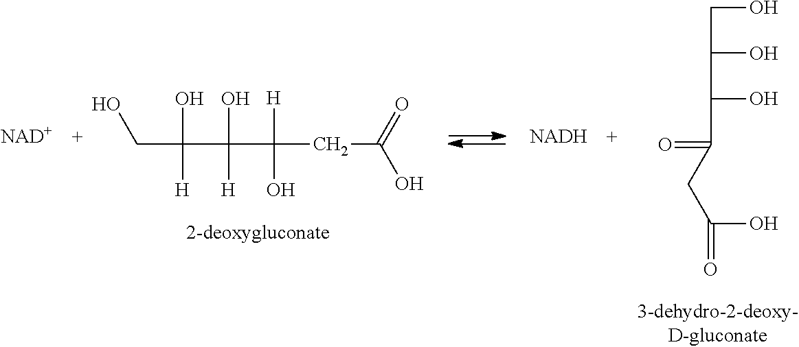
[NAD+].C(C(C(C(CC(O)=O)([H])O)(O)[H])(O)[H])O.[NADH].O=C(C(C(CO)O)O)CC(=O)O
